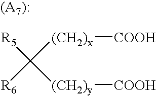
C([R5])([(CH2)x][COOH])([R6])[(CH2)y][COOH]
